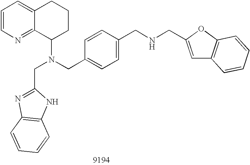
C1=CN=C2C(=C1)CCCC2N(CC1=CC=C(CNCC2=CC3=C(O2)C=CC=C3)C=C1)CC1=NC2=C(N1)C=CC=C2
